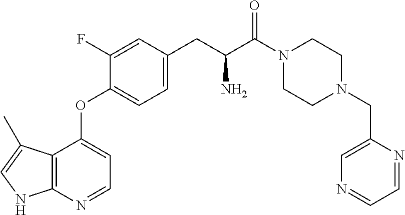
C1CN(CC2=CN=CC=N2)CCN1C(C(CC1=CC=C(OC2=CC=NC3=C2C(C)=CN3)C(F)=C1)N)=O
